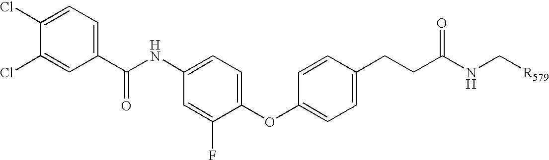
C1(Cl)=CC=C(C(NC2=CC=C(OC3=CC=C(CCC(NC[R579])=O)C=C3)C(F)=C2)=O)C=C1Cl
